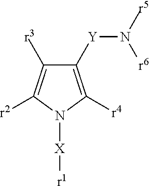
C1([Y]N([r5])[r6])=C([r4])N([X][r1])C([r2])=C1[r3]
